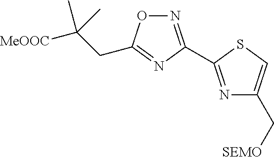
N1=C(C2=NC(C[SEMO])=CS2)N=C(CC([MeOOC])(C)C)O1
